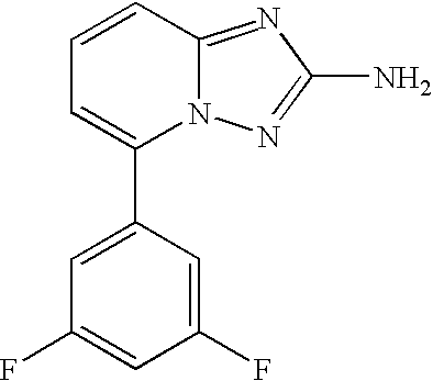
C1(C2=CC=CC3=NC(N)=NN23)=CC(F)=CC(F)=C1
